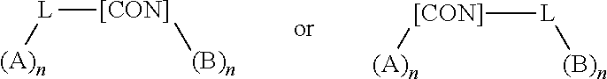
[(A)n][L][[CON]][(B)n].[(A)n][[CON]][L][(B)n]
